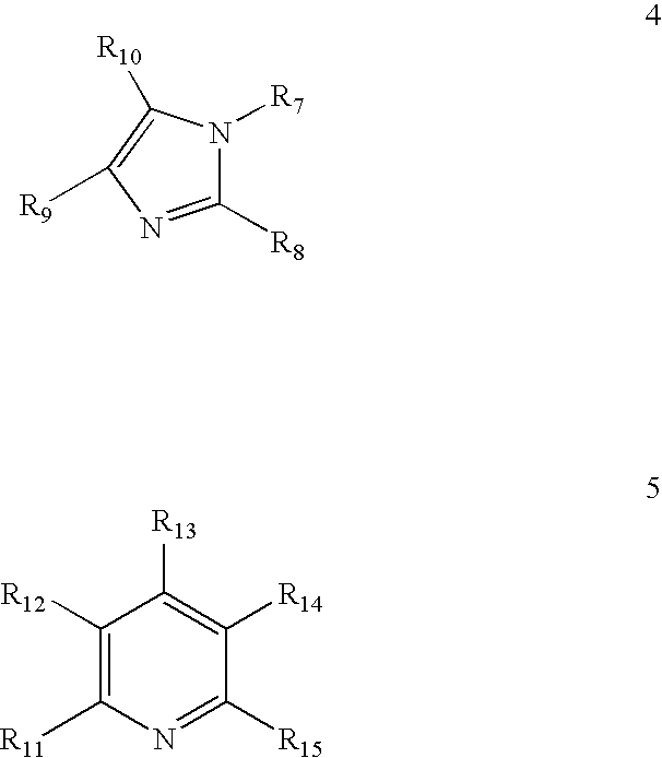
N1([R7])C([R8])=NC([R9])=C1[R10].C1([R12])=C([R11])N=C([R15])C([R14])=C1[R13]
